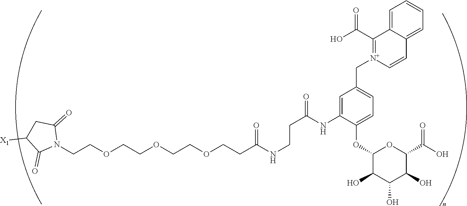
C(COCCOCCOCCC(NCCC(=O)NC1=CC(C[N+]2=C(C(O)=O)C3=CC=CC=C3C=C2)=CC=C1OC1C(O)C(O)C(O)C(C(O)=O)O1)=O)N1C(=O)CC([X1])C1=O
